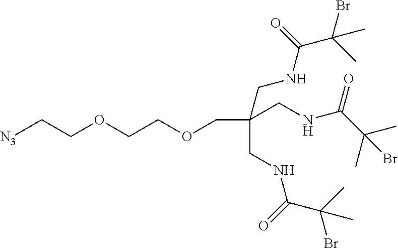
[N3]CCOCCOCC(CNC(C(C)(Br)C)=O)(CNC(C(C)(C)Br)=O)CNC(C(C)(Br)C)=O
